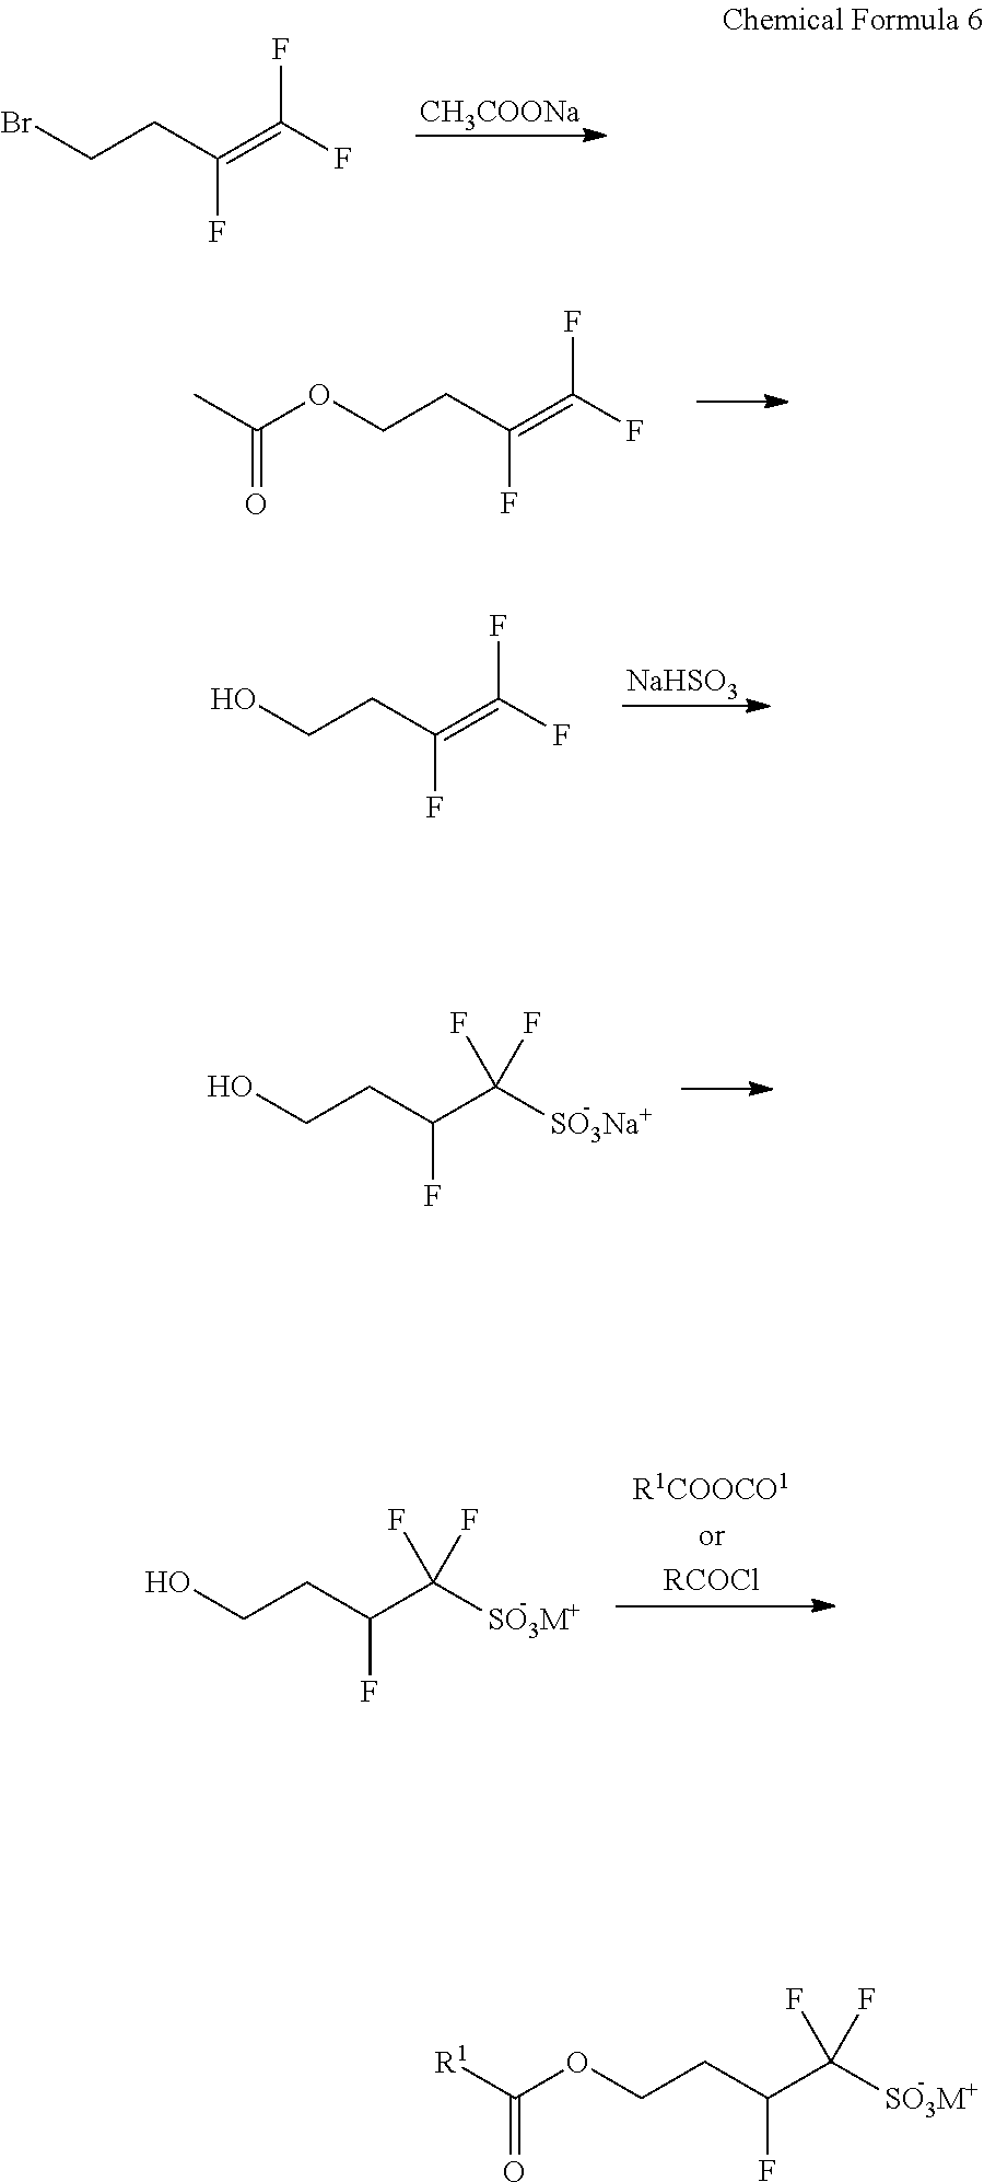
[CH3COONa].BrCCC(F)=C(F)F.O(CCC(F)=C(F)F)C(C)=O.OCCC(F)=C(F)F.[NaHSO3].OCCC(F)C([SO3Na+])(F)F.OCCC(F)C([SO3M+])(F)F.O(CCC(F)C([SO3M+])(F)F)C(=O)[R1]
